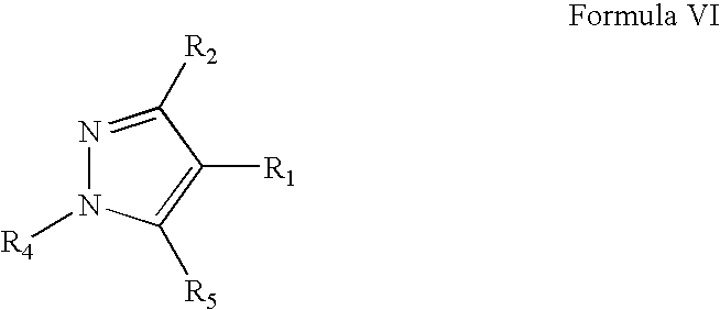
[R4]N1N=C([R2])C([R1])=C1[R5]
